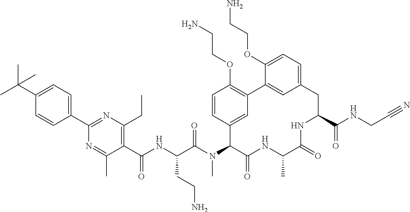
C(C(N(C1C(=O)NC(C)C(=O)NC(C(NCC#N)=O)CC2=CC=C(OCCN)C(=C2)C2=C(OCCN)C=CC1=C2)C)=O)(NC(C1=C(CC)N=C(C2=CC=C(C(C)(C)C)C=C2)N=C1C)=O)CCN
